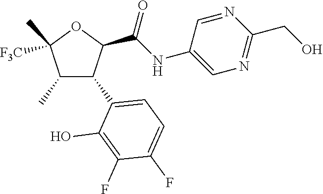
C1(C)C(C2=CC=C(F)C(F)=C2O)C(C(NC2=CN=C(CO)N=C2)=O)OC1(C)[F3C]
